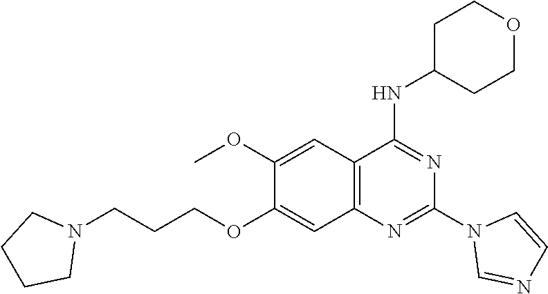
N1(C2=NC3=C(C(NC4CCOCC4)=N2)C=C(OC)C(OCCCN2CCCC2)=C3)C=NC=C1
